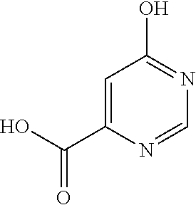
C1=C(C(O)=O)N=CN=C1O
